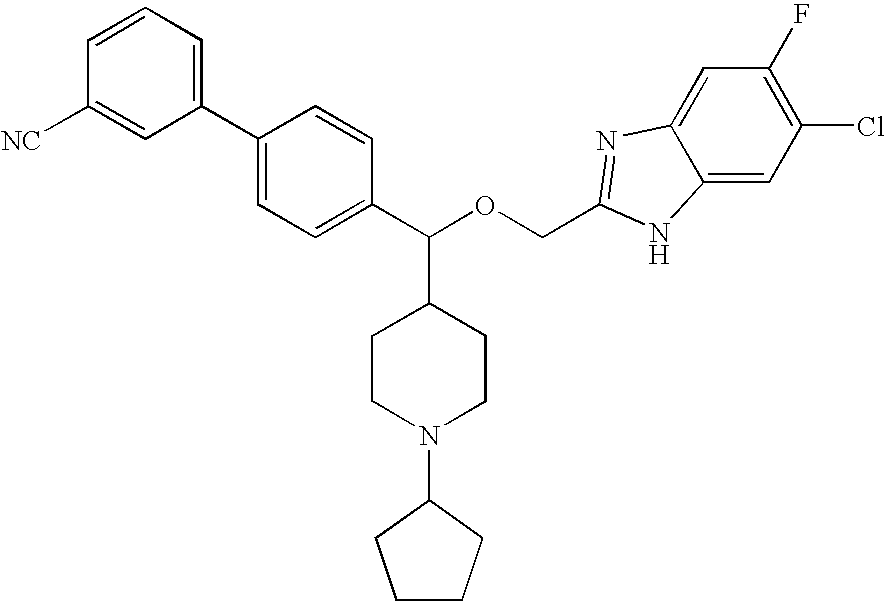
C1=CC=C(C2=CC=C(C(OCC3=NC4=CC(F)=C(Cl)C=C4N3)C3CCN(C4CCCC4)CC3)C=C2)C=C1[NC]
